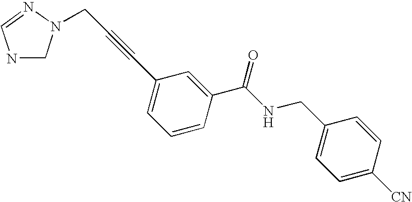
N1CN(CC#CC2=CC=CC(C(NCC3=CC=C([CN])C=C3)=O)=C2)N=C1
